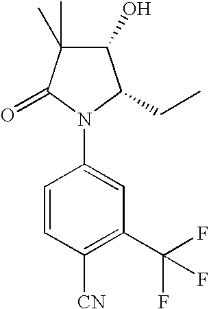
C1(O)C(C)(C)C(=O)N(C2=CC(C(F)(F)F)=C([CN])C=C2)C1CC
